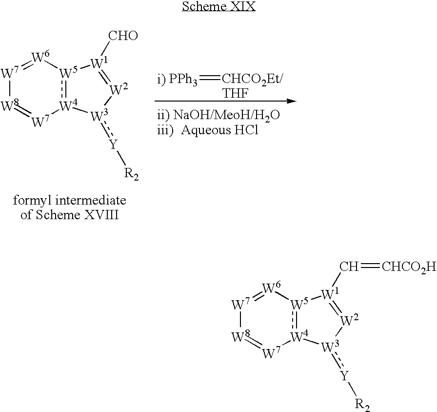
[PPh3]=[CHCO2Et/THF].[W8]1=[W7][W4]2:[W5]([W6]=[W7]1)[W1]([CHO])=[W2][W3]2:[Y][R2].[W8]1=[W7][W4]2:[W5]([W6]=[W7]1)[W1](C=[CHCO2H])=[W2][W3]2:[Y][R2]
